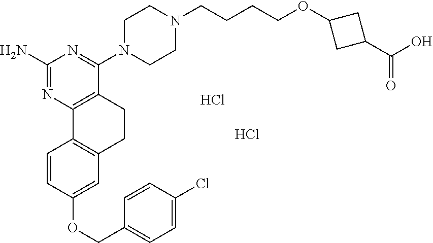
Cl.Cl.C1(N)=NC2=C(C(N3CCN(CCCCOC4CC(C(O)=O)C4)CC3)=N1)CCC1=C2C=CC(OCC2=CC=C(Cl)C=C2)=C1
